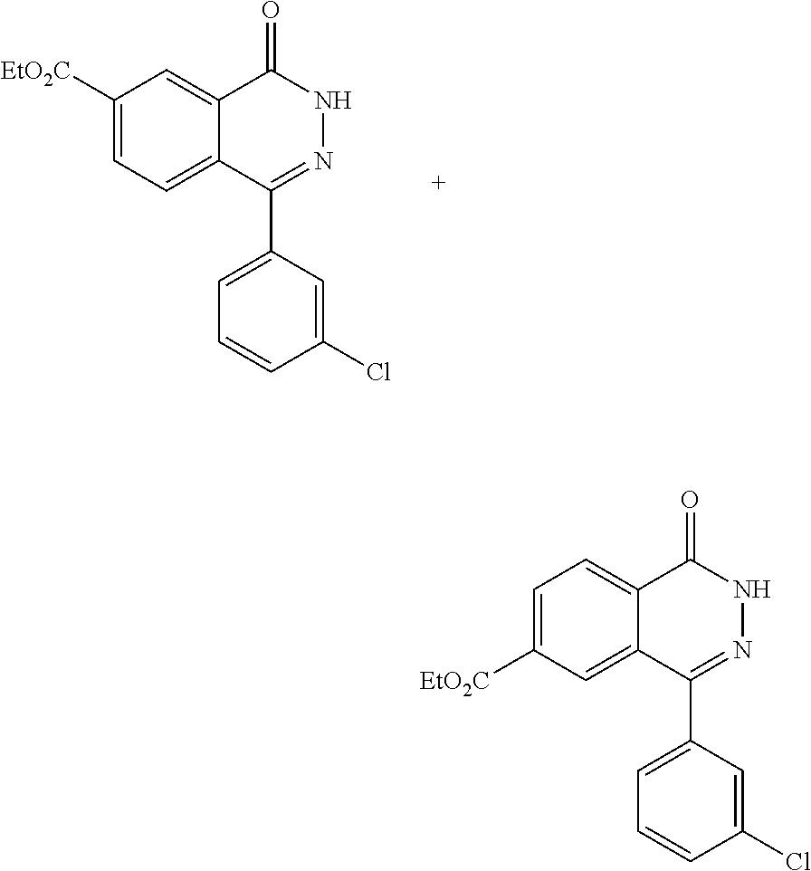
C1([EtO2C])=CC=C2C(=C1)C(=O)NN=C2C1=CC=CC(Cl)=C1.C1=C([EtO2C])C=C2C(=C1)C(=O)NN=C2C1=CC=CC(Cl)=C1
